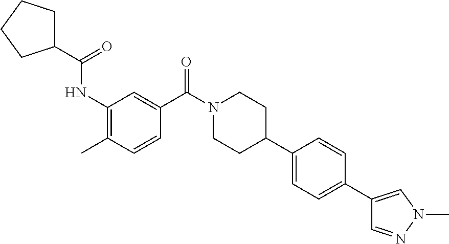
C1(NC(=O)C2CCCC2)=C(C)C=CC(C(=O)N2CCC(C3=CC=C(C4=CN(C)N=C4)C=C3)CC2)=C1
